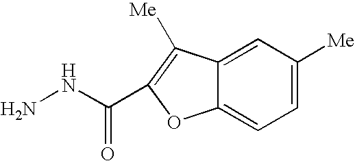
NNC(=O)C1=C([Me])C2=CC([Me])=CC=C2O1
